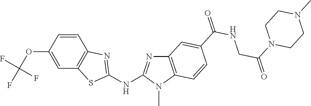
O(C1=CC2=C(C=C1)N=C(NC1=NC3=C(N1C)C=CC(C(NCC(=O)N1CCN(C)CC1)=O)=C3)S2)C(F)(F)F
